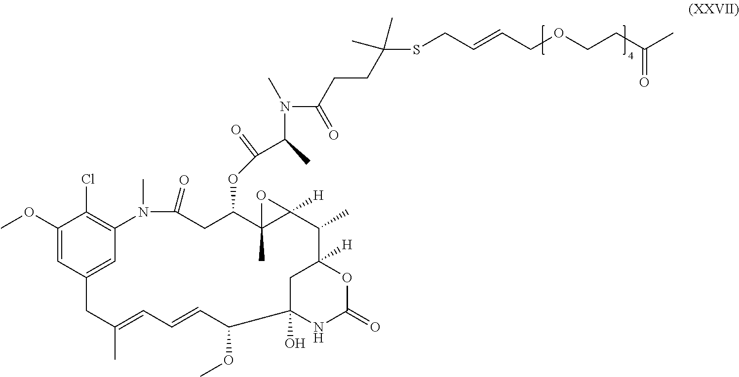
C1(OC)=CC2=CC(=C1Cl)N(C)C(=O)CC(OC(C(C)N(C(CCC(SCC=CCOCCC(C)=O)(C)C)=O)C)=O)C1(C)C([H])(C(C)C3([H])CC(O)(C(OC)C=CC=C(C)C2)NC(=O)O3)O1
